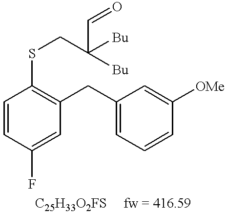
C1=CC(F)=CC(CC2=CC=CC([OMe])=C2)=C1SCC(C=O)([Bu])[Bu]
